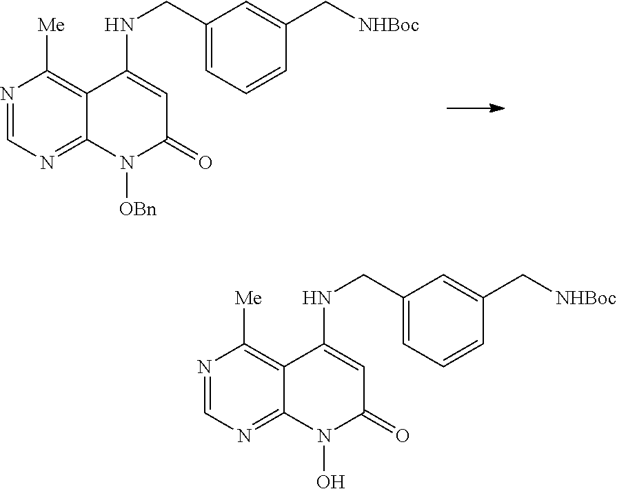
N1=CN=C2C(=C1[Me])C(NCC1=CC=CC(C[NHBoc])=C1)=CC(=O)N2[OBn].N1=CN=C2C(=C1[Me])C(NCC1=CC=CC(C[NHBoc])=C1)=CC(=O)N2O
